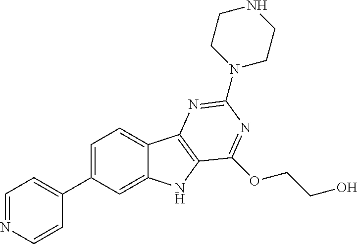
C1=NC=CC(C2=CC=C3C(=C2)NC2=C3N=C(N3CCNCC3)N=C2OCCO)=C1
